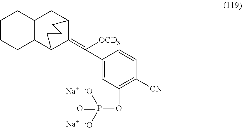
[Na].[Na].C12=C(C3CCCC(C1)C3=C(C1=CC(OP(=O)([-O])[-O])=C([CN])C=C1)[OCD3])CCCC2
